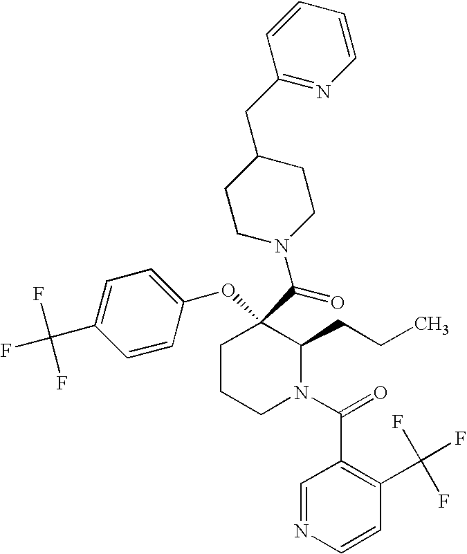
O(C1=CC=C(C(F)(F)F)C=C1)C1(C(N2CCC(CC3=NC=CC=C3)CC2)=O)CCCN(C(C2=C(C(F)(F)F)C=CN=C2)=O)C1CCC
